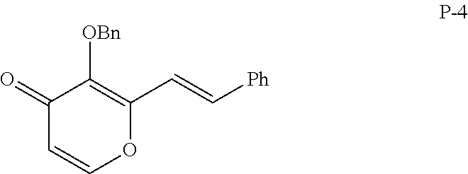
C1(=O)C=COC(C=C[Ph])=C1[OBn]
